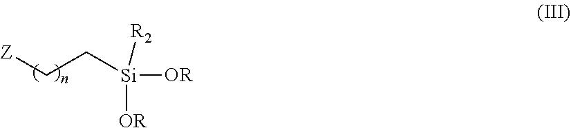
[Z]CC[Si]([R2])([OR])[OR]
